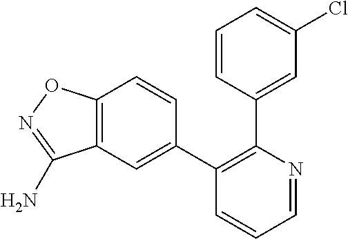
C1=CC(C2=C(C3=CC4=C(C=C3)ON=C4N)C=CC=N2)=CC(Cl)=C1
